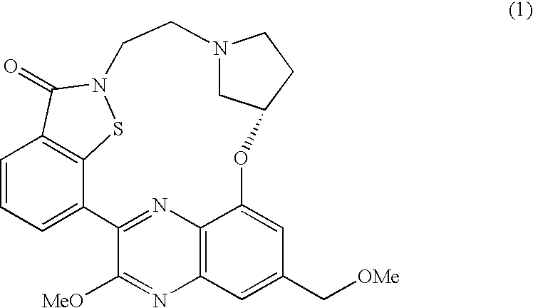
C1=CC=C2C3=C1C(=O)N(S3)CCN1CC(OC3=CC(C[OMe])=CC4=C3N=C2C([MeO])=N4)CC1
